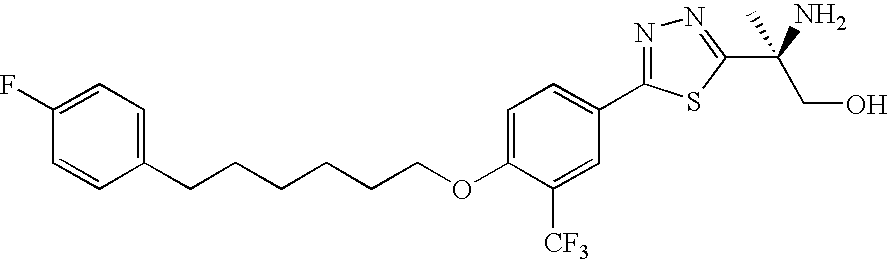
C(CCCOC1=CC=C(C2=NN=C(C(N)(CO)C)S2)C=C1[CF3])CCC1=CC=C(F)C=C1
